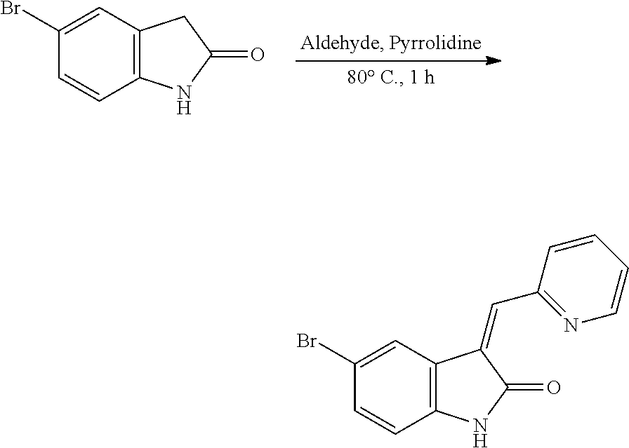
C1(Br)=CC2=C(C=C1)NC(=O)C2.C1(Br)=CC2=C(C=C1)NC(=O)C2=CC1=NC=CC=C1
